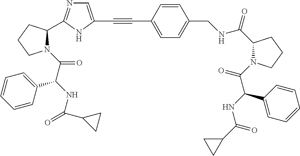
C1=C(C#CC2=CN=C(C3N(C(C(NC(C4CC4)=O)C4=CC=CC=C4)=O)CCC3)N2)C=CC(CNC(C2N(C(C(C3=CC=CC=C3)NC(C3CC3)=O)=O)CCC2)=O)=C1
